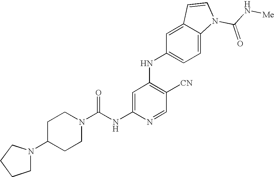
C1=C(NC(=O)N2CCC(N3CCCC3)CC2)N=CC([CN])=C1NC1=CC=C2C(=C1)C=CN2C(N[Me])=O
